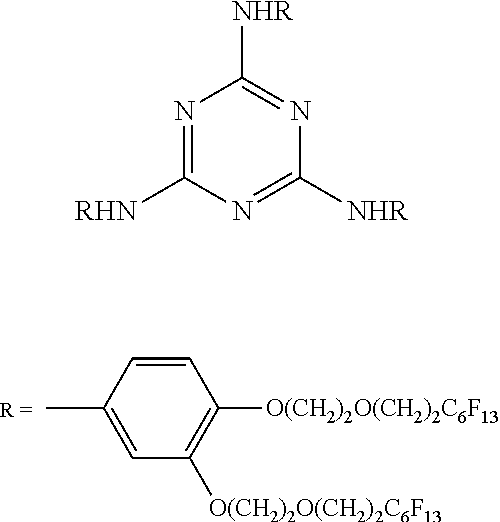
CC1=CC([O(CH2)2O(CH2)2C6F13])=C([O(CH2)2O(CH2)2C6F13])C=C1.N1=C([RHN])N=C([NHR])N=C1[NHR]
